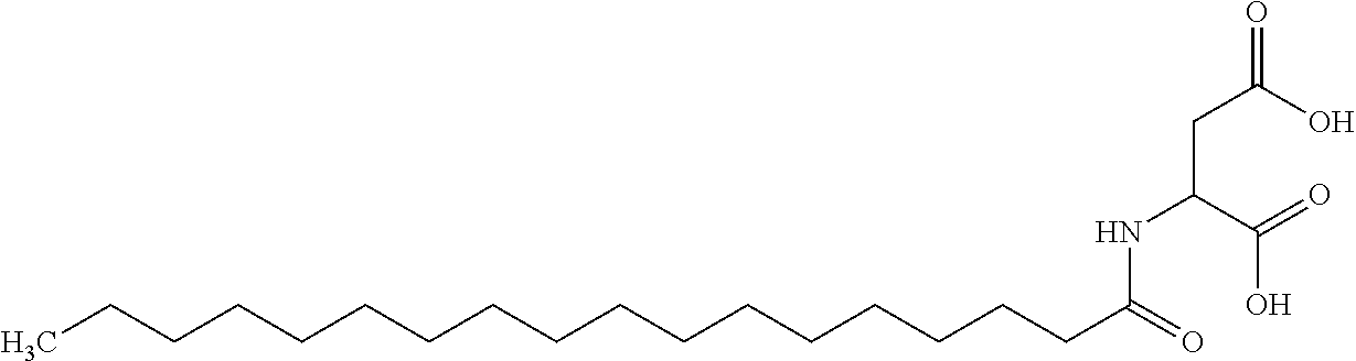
C(C(O)=O)C(C(O)=O)NC(=O)CCCCCCCCCCCCCCCCC
